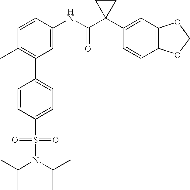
C1=CC(NC(C2(C3=CC4=C(C=C3)OCO4)CC2)=O)=CC(C2=CC=C(S(=O)(=O)N(C(C)C)C(C)C)C=C2)=C1C
